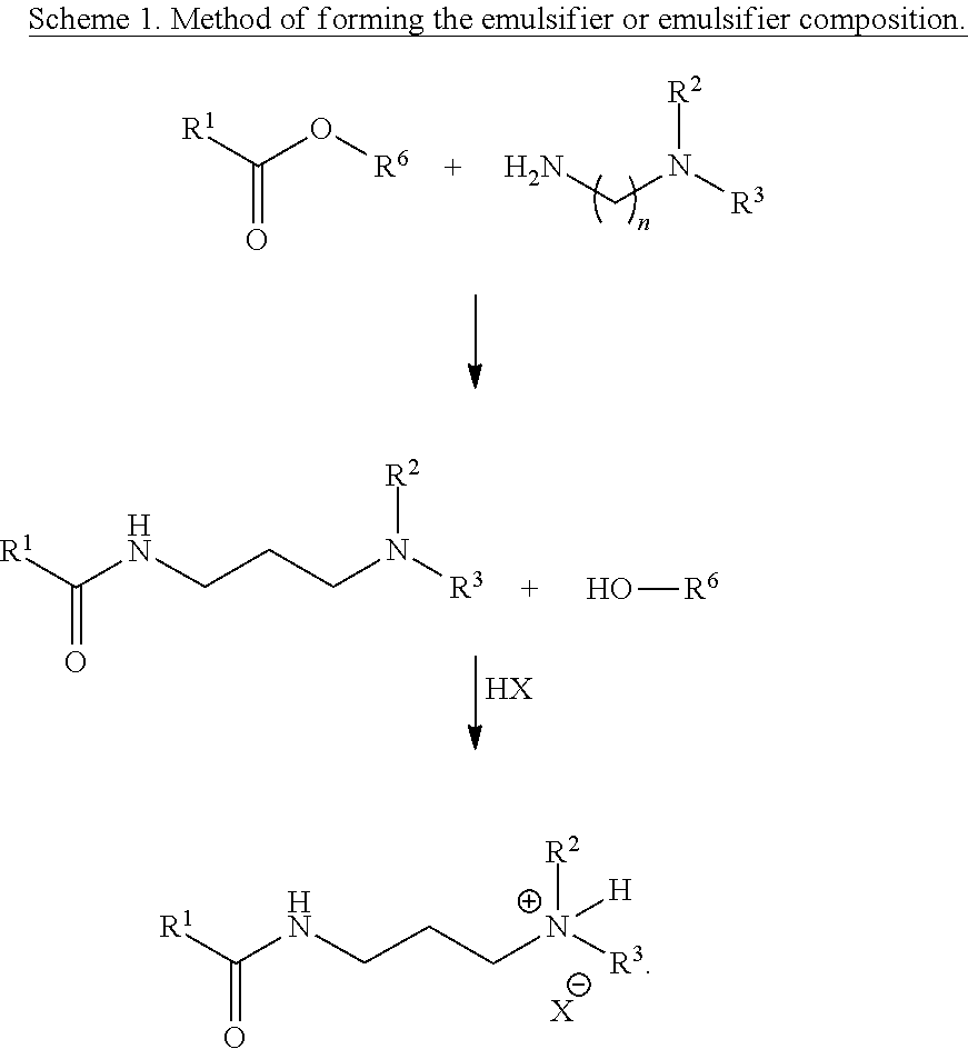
[R6]OC([R1])=O.[R2]N([R3])CN.[R2]N(CCCNC(=O)[R1])[R3].O[R6].[HX].C(CC[N+]([R2])([H])[R3])NC([R1])=O.[X]
